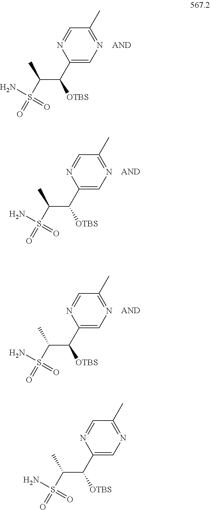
C1=NC(C(C(C)S(=O)(N)=O)[OTBS])=CN=C1C.C1=NC(C(C(C)S(=O)(N)=O)[OTBS])=CN=C1C.C1=NC(C(C(C)S(=O)(N)=O)[OTBS])=CN=C1C.C1=NC(C(C(C)S(=O)(N)=O)[OTBS])=CN=C1C
